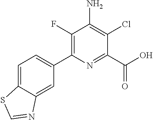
C1=C2C(=CC(C3=C(F)C(N)=C(Cl)C(C(O)=O)=N3)=C1)N=CS2
